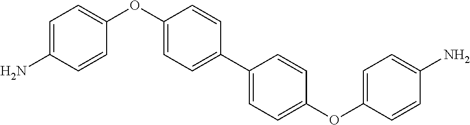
C1=C(N)C=CC(OC2=CC=C(C3=CC=C(OC4=CC=C(N)C=C4)C=C3)C=C2)=C1
